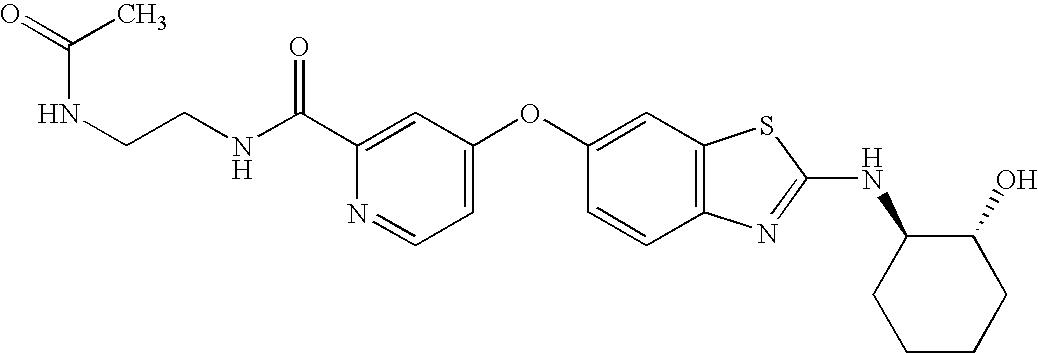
C1(C(NCCNC(=O)C)=O)=CC(OC2=CC3=C(C=C2)N=C(NC2CCCCC2O)S3)=CC=N1
